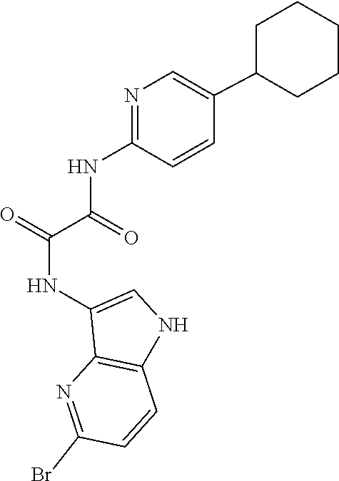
C(=O)(C(NC1=NC=C(C2CCCCC2)C=C1)=O)NC1=CNC2=C1N=C(Br)C=C2
